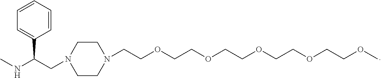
CNC(CN1CCN(CCOCCOCCOCCOCCOC)CC1)C1=CC=CC=C1
